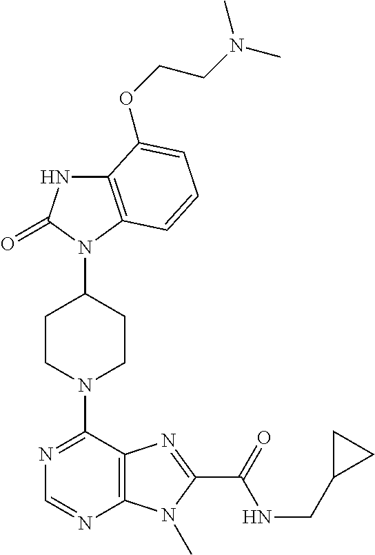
C1CN(C2=NC=NC3=C2N=C(C(=O)NCC2CC2)N3C)CCC1N1C2=C(NC1=O)C(OCCN(C)C)=CC=C2
